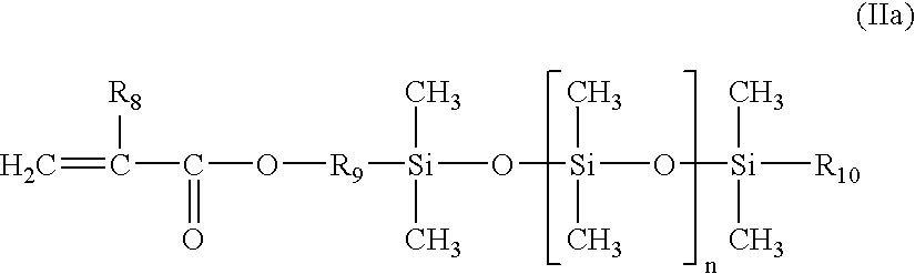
C=C([R8])C(O[R9][Si](O[Si](O[Si]([R10])(C)C)(C)C)(C)C)=O
